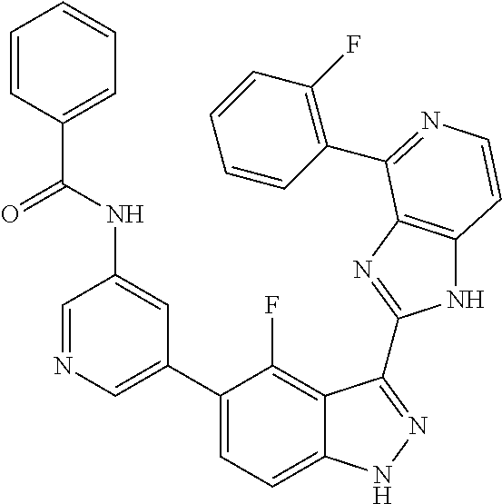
C1=C(C2=CC=C3C(=C2F)C(C2=NC4=C(N2)C=CN=C4C2=C(F)C=CC=C2)=NN3)C=C(NC(=O)C2=CC=CC=C2)C=N1
